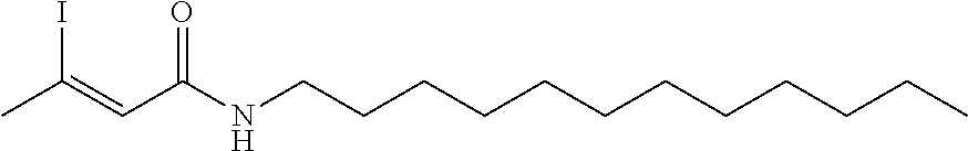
O=C(NCCCCCCCCCCCC)C=C(C)I
